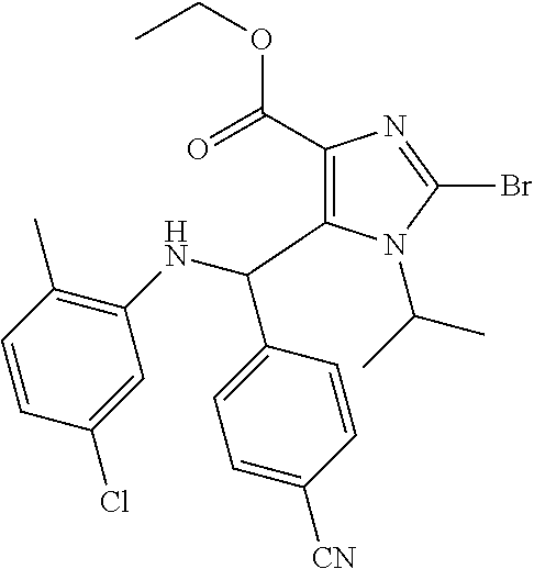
C1(C(=O)OCC)=C(C(NC2=C(C)C=CC(Cl)=C2)C2=CC=C([CN])C=C2)N(C(C)C)C(Br)=N1
